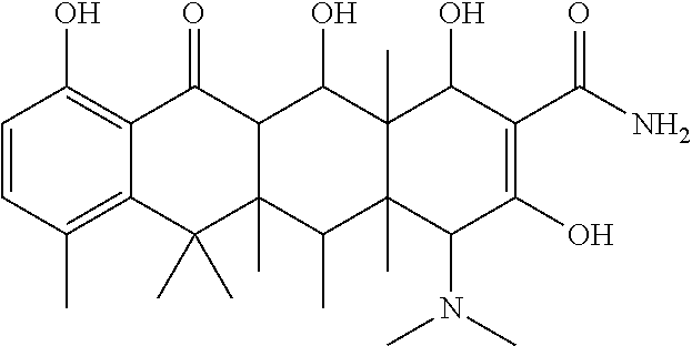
C1=CC(C)=C2C(=C1O)C(=O)C1C(C)(C2(C)C)C(C)C2(C)C(C)(C1O)C(O)C(C(N)=O)=C(O)C2N(C)C
